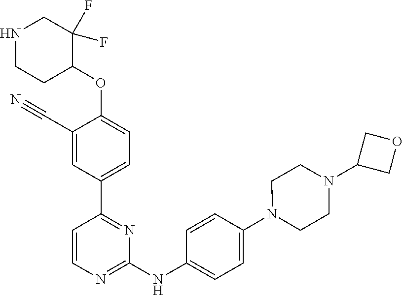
C1(C#N)=CC(C2=NC(NC3=CC=C(N4CCN(C5COC5)CC4)C=C3)=NC=C2)=CC=C1OC1C(F)(F)CNCC1
